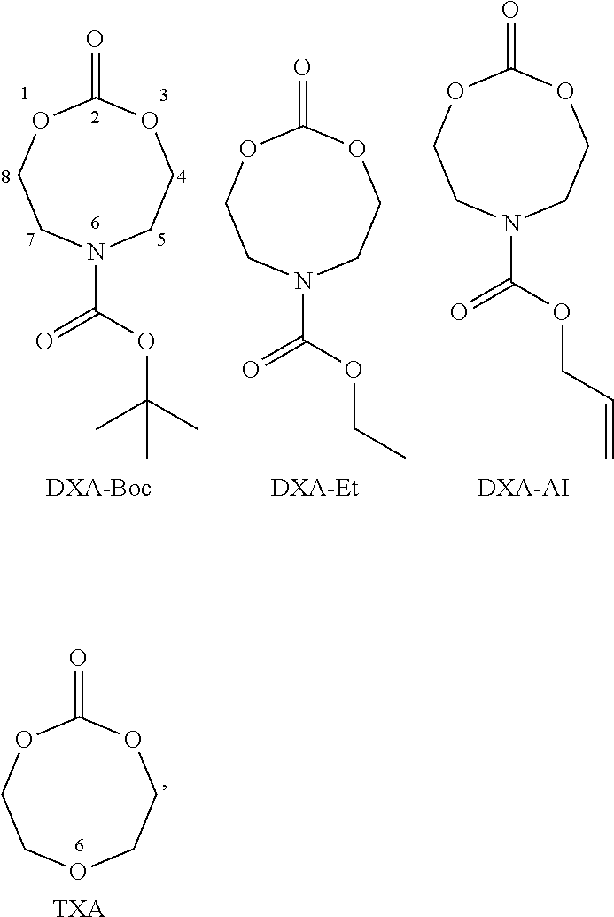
O=C1OCCN(C(OC(C)(C)C)=O)CCO1.O=C1OCCN(C(OCC)=O)CCO1.O=C1OCCN(C(OCC=C)=O)CCO1.[DXA-Boc].[DXA-Et].[DXA-AI].O=C1OCCOCCO1.[TXA]
